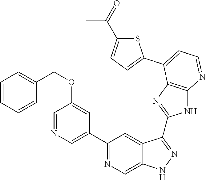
C1(C2=NC=C3C(=C2)C(C2=NC4=C(N2)N=CC=C4C2=CC=C(C(=O)C)S2)=NN3)=CN=CC(OCC2=CC=CC=C2)=C1
